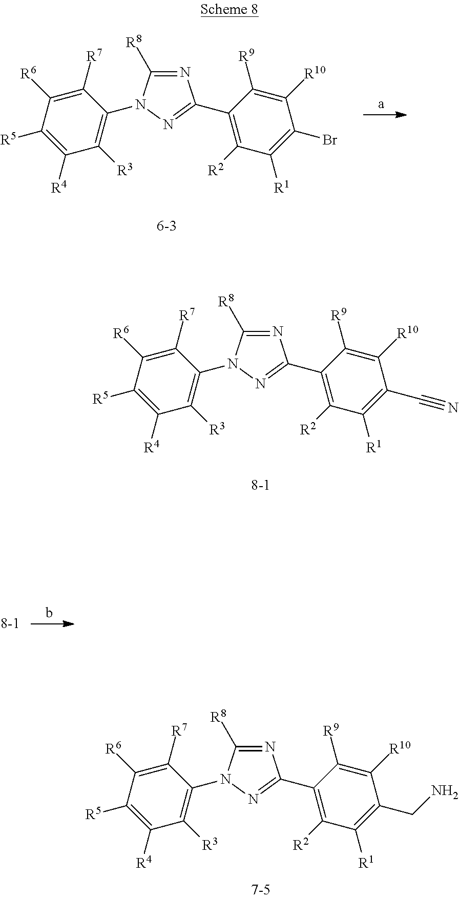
C1(C#N)=C([R1])C([R2])=C(C2=NN(C3=C([R3])C([R4])=C([R5])C([R6])=C3[R7])C([R8])=N2)C([R9])=C1[R10].C1(Br)=C([R1])C([R2])=C(C2=NN(C3=C([R3])C([R4])=C([R5])C([R6])=C3[R7])C([R8])=N2)C([R9])=C1[R10].C1(CN)=C([R1])C([R2])=C(C2=NN(C3=C([R3])C([R4])=C([R5])C([R6])=C3[R7])C([R8])=N2)C([R9])=C1[R10]
